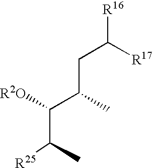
[R25]C(C)C([R2O])C(C)CC([R17])[R16]
